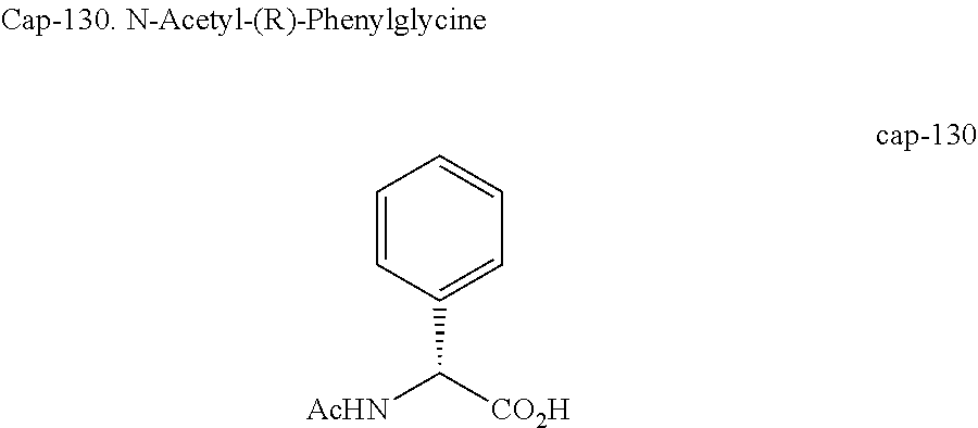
C1=CC(C([AcHN])[CO2H])=CC=C1
